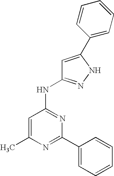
N1=C(C2=CC=CC=C2)N=C(NC2=NNC(C3=CC=CC=C3)=C2)C=C1C
